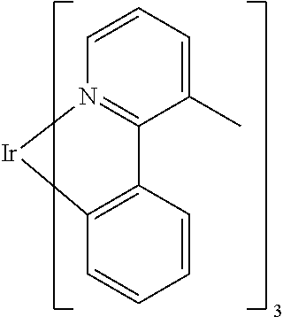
C1=CC=C(C)C2=N1[Ir]C1=C2C=CC=C1
